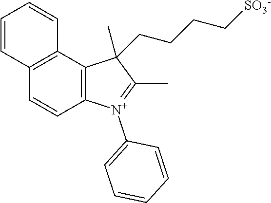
C12=C(C3=C(C=C1)C=CC=C3)C(CCCC[SO3-])(C)C(C)=[N+]2C1=CC=CC=C1
